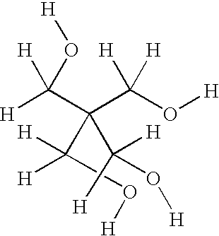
C(C(C([H])([H])O[H])(C(O[H])([H])[H])C([H])(O[H])[H])([H])([H])O[H]
